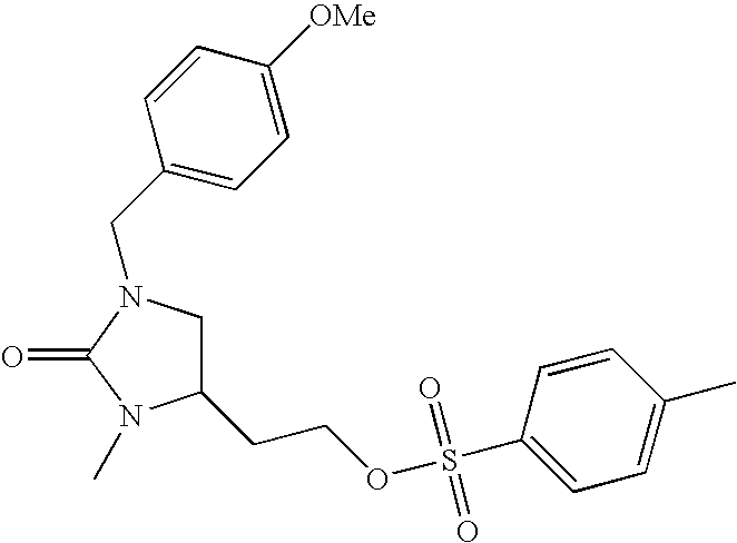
C(COS(=O)(=O)C1=CC=C(C)C=C1)C1CN(CC2=CC=C([OMe])C=C2)C(=O)N1C
